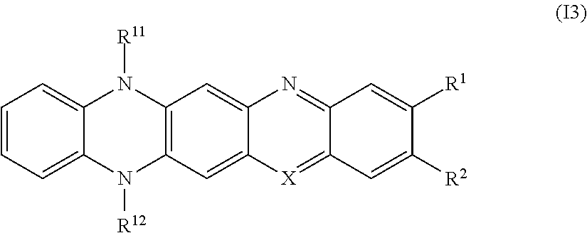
C1=CC=C2C(=C1)N([R11])C1=C(N2[R12])C=C2C(=C1)N=C1C(=[X]2)C=C([R2])C([R1])=C1
